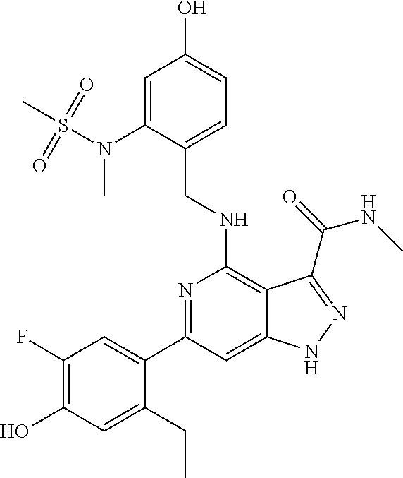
C1(C2=CC(F)=C(O)C=C2CC)=NC(NCC2=CC=C(O)C=C2N(C)S(C)(=O)=O)=C2C(=C1)NN=C2C(NC)=O
